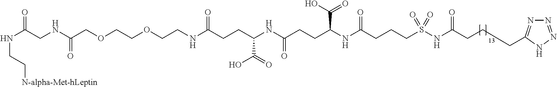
N(C(CNC(COCCOCCNC(CCC(NC(CCC(NC(CCCS(NC(=O)CCCC1=NN=NN1)(=O)=O)=O)C(=O)O)=O)C(O)=O)=O)=O)=O)CC[N-alpha-Met-hLeptin]
